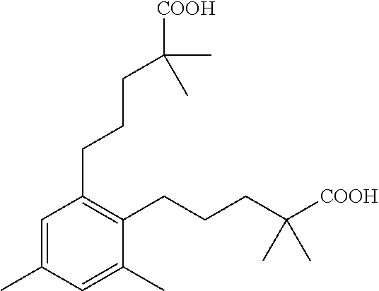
C1(CCCC([COOH])(C)C)=C(CCCC([COOH])(C)C)C(C)=CC(C)=C1
